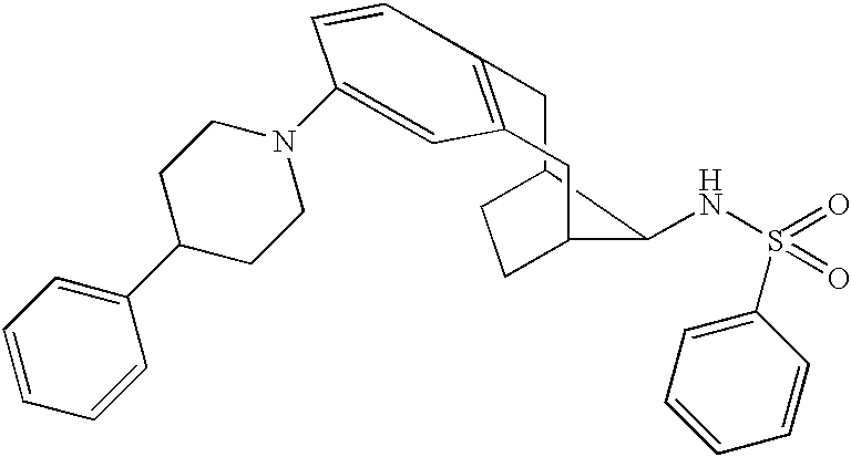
C1=C(N2CCC(C3=CC=CC=C3)CC2)C=CC2=C1CC1CCC(C2)C1NS(=O)(=O)C1=CC=CC=C1
